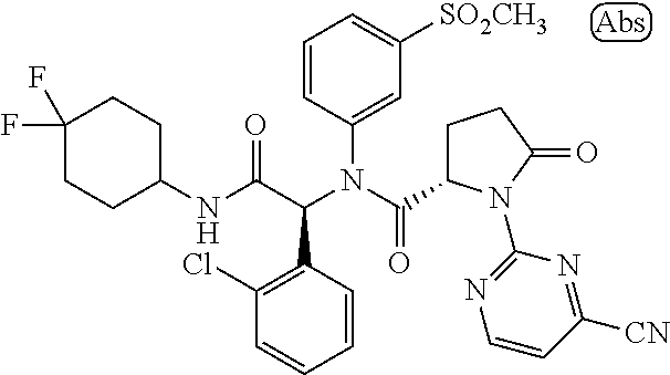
C1=CC(N(C(C2CCC(=O)N2C2=NC=CC([CN])=N2)=O)C(C(NC2CCC(F)(F)CC2)=O)C2=C(Cl)C=CC=C2)=CC([SO2CH3])=C1
